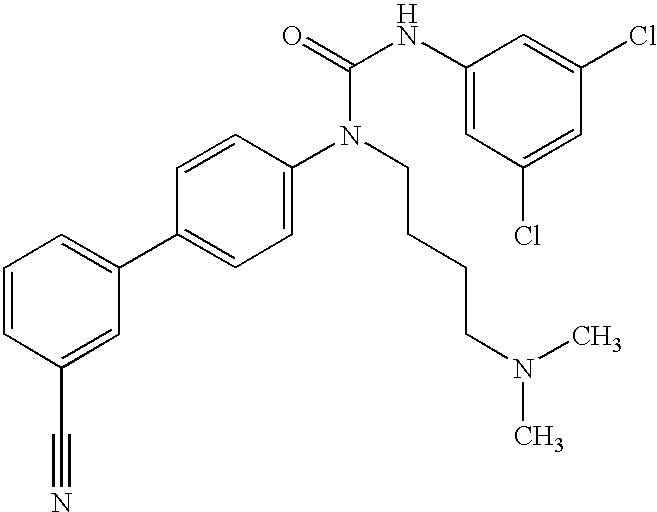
C1=CC(C#N)=CC(C2=CC=C(N(CCCCN(C)C)C(NC3=CC(Cl)=CC(Cl)=C3)=O)C=C2)=C1
